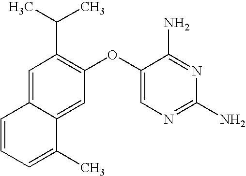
C1=C2C(=CC(OC3=CN=C(N)N=C3N)=C1C(C)C)C(C)=CC=C2
